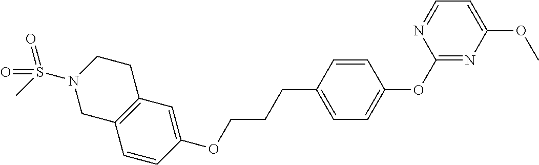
C1=CC(OCCCC2=CC=C(OC3=NC(OC)=CC=N3)C=C2)=CC2=C1CN(S(C)(=O)=O)CC2
